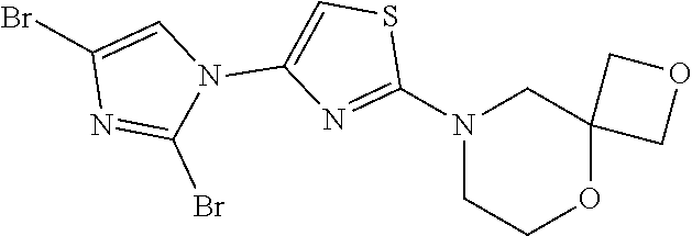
C1(Br)=CN(C2=CSC(N3CCOC4(C3)COC4)=N2)C(Br)=N1
